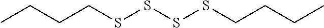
C(SSSSCCCC)CCC
